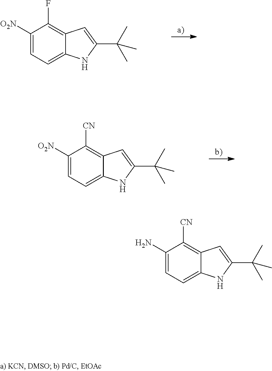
C1([O2N])=CC=C2C(=C1F)C=C(C(C)(C)C)N2.C1([O2N])=CC=C2C(=C1[CN])C=C(C(C)(C)C)N2.C1(N)=CC=C2C(=C1[CN])C=C(C(C)(C)C)N2
